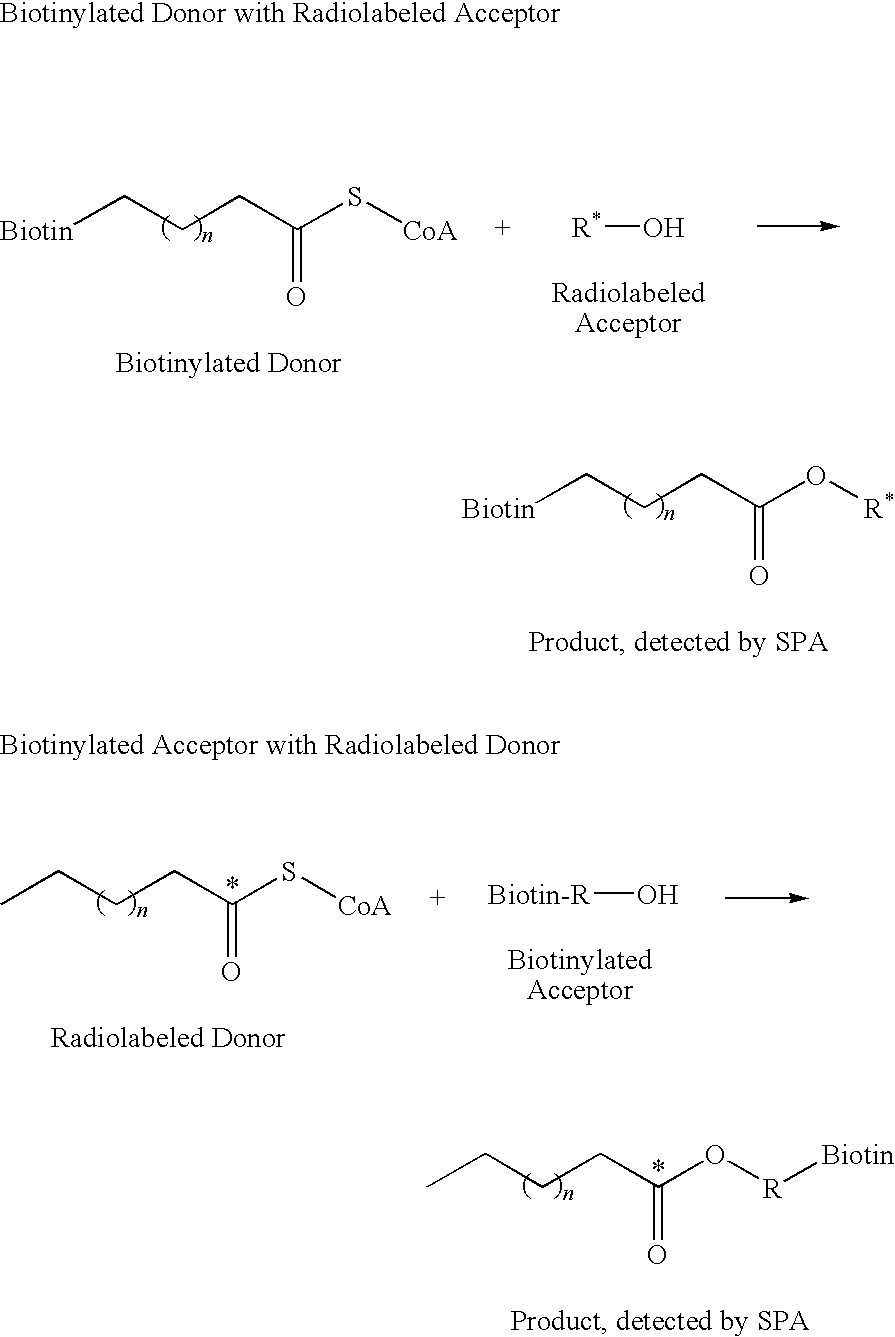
[Biotin]CCCC(S[CoA])=O.[R*]O.[Biotin]CCCC(O[R*])=O.CCCCC(S[CoA])=O.[Biotin-R]O.CCCCC(O[R][Biotin])=O
